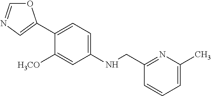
C1(C2=CN=CO2)=CC=C(NCC2=NC(C)=CC=C2)C=C1[H3CO]
